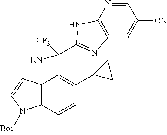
C12=C(C(C)=CC(C3CC3)=C1C(N)(C1=NC3=C(N=CC([CN])=C3)N1)[CF3])N([Boc])C=C2
